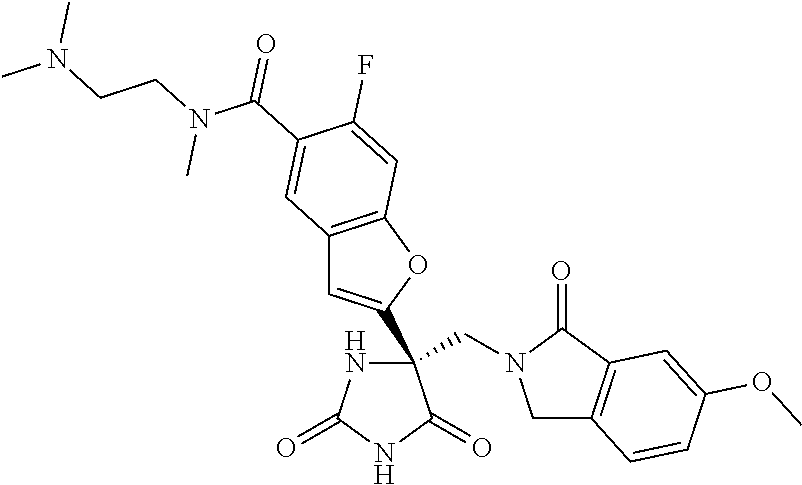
C(C1(C2=CC3=C(O2)C=C(F)C(C(N(CCN(C)C)C)=O)=C3)NC(=O)NC1=O)N1CC2=C(C1=O)C=C(OC)C=C2
